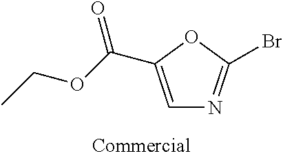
C1=C(C(OCC)=O)OC(Br)=N1
